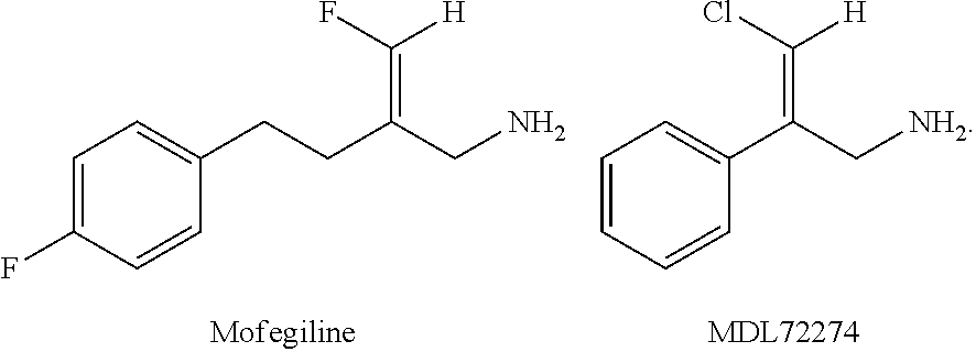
C1=C(F)C=CC(CCC(CN)=C(F)[H])=C1.C1(C(C[NH2])=C(Cl)[H])=CC=CC=C1
